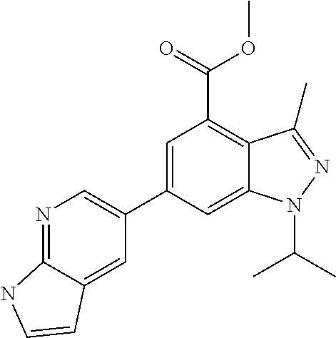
C1=C(C2=CN=C3C(=C2)C=CN3)C=C2C(=C1C(=O)OC)C(C)=NN2C(C)C
